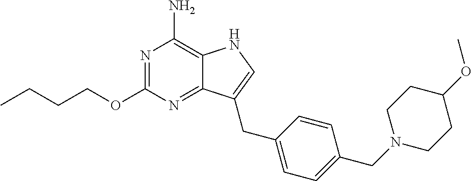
N1=C(OCCCC)N=C2C(=C1N)NC=C2CC1=CC=C(CN2CCC(OC)CC2)C=C1
